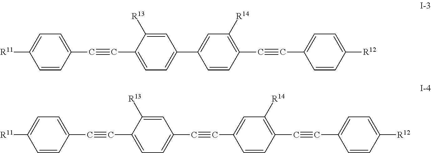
C1=CC(C#CC2=CC=C(C3=CC([R14])=C(C#CC4=CC=C([R12])C=C4)C=C3)C=C2[R13])=CC=C1[R11].C1=CC(C#CC2=CC=C(C#CC3=CC([R14])=C(C#CC4=CC=C([R12])C=C4)C=C3)C=C2[R13])=CC=C1[R11]
